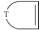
C(=CC)C.[T]
